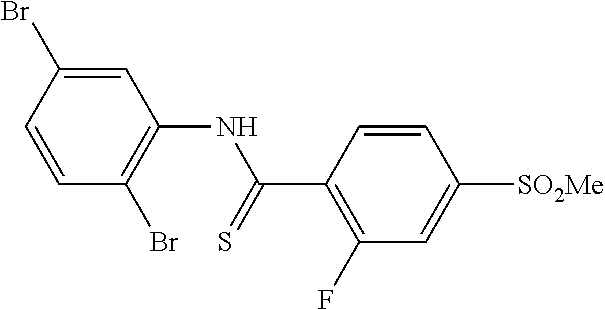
C1(C(=S)NC2=C(Br)C=CC(Br)=C2)=C(F)C=C([SO2Me])C=C1
